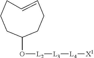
[L2]([L3][L4][X1])OC1CCC=CCCC1
